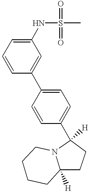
C1=CC(C2([H])CCC3([H])N2CCCC3)=CC=C1C1=CC(NS(=O)(=O)C)=CC=C1
